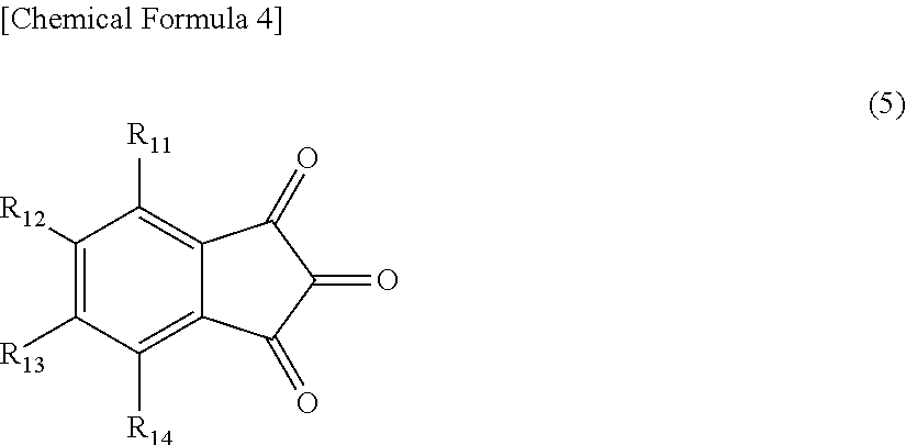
C1([R12])=C([R13])C([R14])=C2C(=C1[R11])C(=O)C(=O)C2=O
